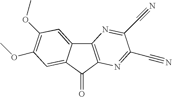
C12=C(C(=O)C3=CC(OC)=C(OC)C=C13)N=C(C#N)C(C#N)=N2
